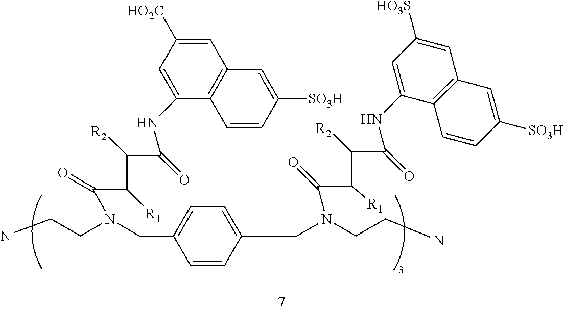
C1=CC(CN(CCN)C(C(C(C(NC2=CC([HO3S])=CC3=C2C=CC([SO3H])=C3)=O)[R2])[R1])=O)=CC=C1CN(CCN)C(C(C(C(NC1=CC([HO2C])=CC2=C1C=CC([SO3H])=C2)=O)[R2])[R1])=O
